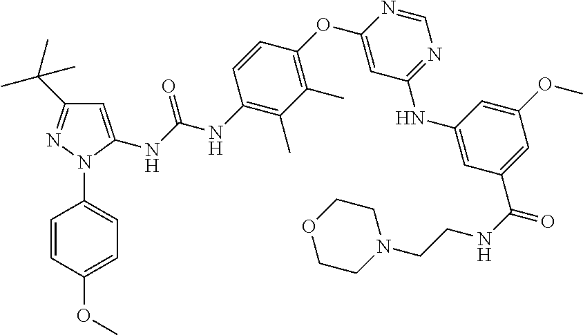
C1=C(NC(NC2=C(C)C(C)=C(OC3=CC(NC4=CC(C(NCCN5CCOCC5)=O)=CC(OC)=C4)=NC=N3)C=C2)=O)N(C2=CC=C(OC)C=C2)N=C1C(C)(C)C
